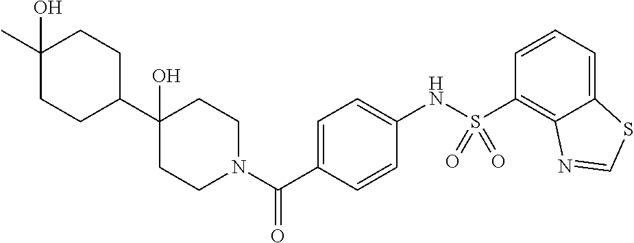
C1(O)(C2CCC(C)(O)CC2)CCN(C(C2=CC=C(NS(C3=C4C(=CC=C3)SC=N4)(=O)=O)C=C2)=O)CC1
